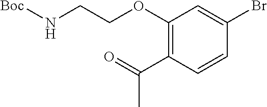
C1(OCCN[Boc])=C(C(=O)C)C=CC(Br)=C1
